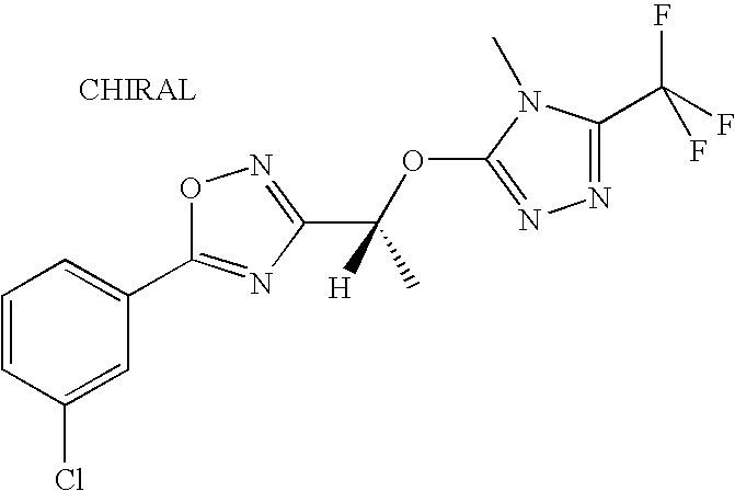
C1=CC(Cl)=CC(C2=NC(C([H])(OC3=NN=C(C(F)(F)F)N3C)C)=NO2)=C1
